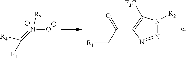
N1([R2])N=NC(C(=O)C[R1])=C1[F3C].[N+]([O-])(=C([R4])[R1])[R3]
